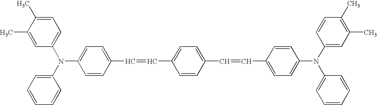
C1=CC(C=CC2=CC=C(C=CC3=CC=C(N(C4=CC(C)=C(C)C=C4)C4=CC=CC=C4)C=C3)C=C2)=CC=C1N(C1=CC=CC=C1)C1=CC=C(C)C(C)=C1
